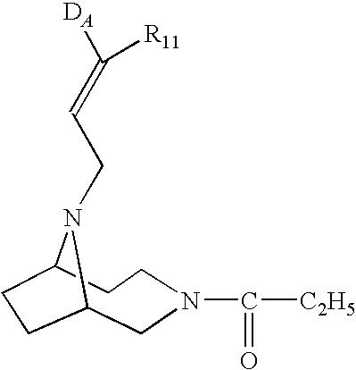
C12CN(C(=O)[C2H5])CCC(N1CC=C([DA])[R11])CC2
